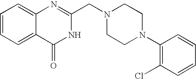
C1=CC=C2C(=C1)N=C(CN1CCN(C3=C(Cl)C=CC=C3)CC1)NC2=O
